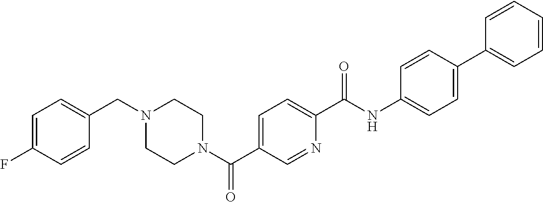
C1(F)=CC=C(CN2CCN(C(C3=CC=C(C(NC4=CC=C(C5=CC=CC=C5)C=C4)=O)N=C3)=O)CC2)C=C1
